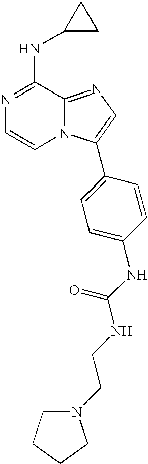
N1=C(NC2CC2)C2=NC=C(C3=CC=C(NC(NCCN4CCCC4)=O)C=C3)N2C=C1
